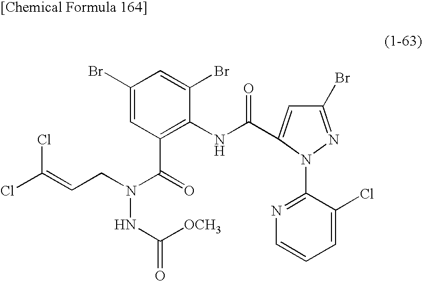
C1(Br)=CC(C(=O)N(NC([OCH3])=O)CC=C(Cl)Cl)=C(NC(=O)C2=CC(Br)=NN2C2=NC=CC=C2Cl)C(Br)=C1
